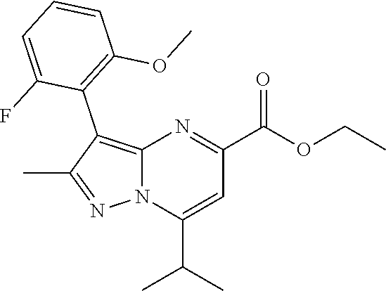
C12=C(C3=C(OC)C=CC=C3F)C(C)=NN1C(C(C)C)=CC(C(OCC)=O)=N2
